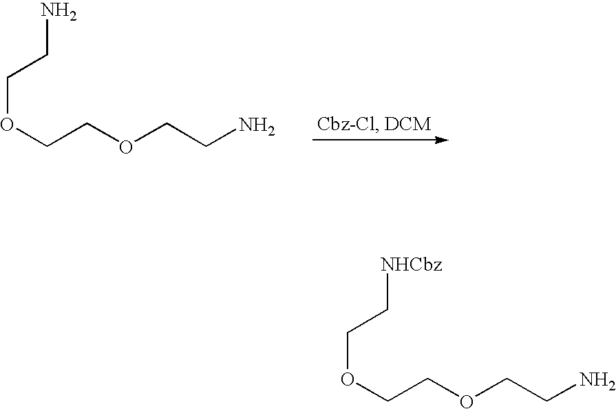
C(COCCN)OCCN.C(COCCN)OCC[NHCbz]
